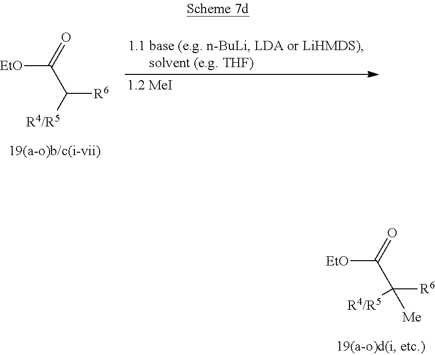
[EtO]C(C([R6])[R4/R5])=O.[EtO]C(C([R6])([R4/R5])[Me])=O
